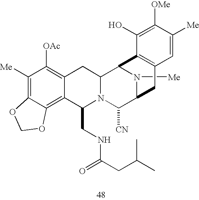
C1([Me])=C2C(=C3C(=C1[OAc])CC1N(C3CNC(CC(C)C)=O)C([CN])C3N([Me])C1C1=C(C3)C=C([Me])C([OMe])=C1O)OCO2
